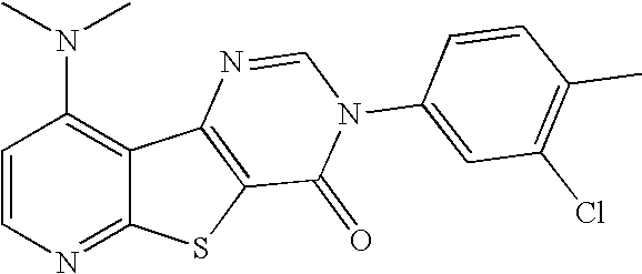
C1(N(C)C)=C2C(=NC=C1)SC1=C2N=CN(C2=CC(Cl)=C(C)C=C2)C1=O
